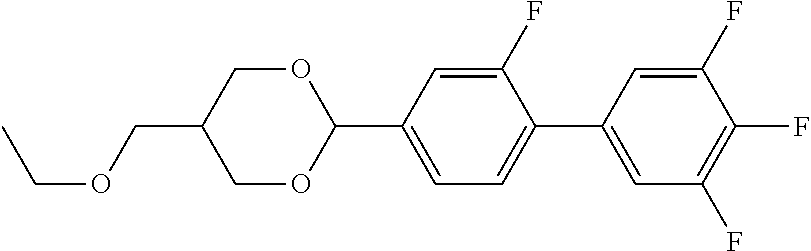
C1(F)=CC(C2OCC(COCC)CO2)=CC=C1C1=CC(F)=C(F)C(F)=C1
